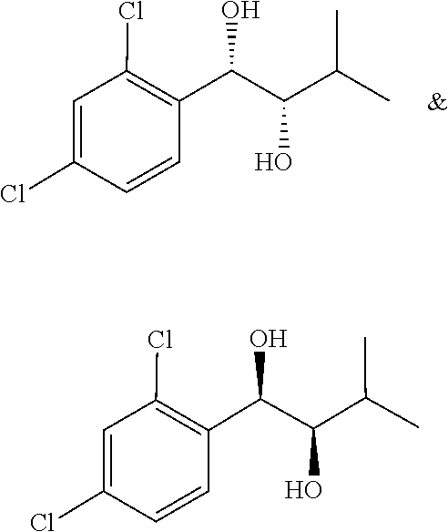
C1(C(C(C(C)C)O)O)=C(Cl)C=C(Cl)C=C1.C1(Cl)=CC(Cl)=C(C(O)C(C(C)C)O)C=C1
